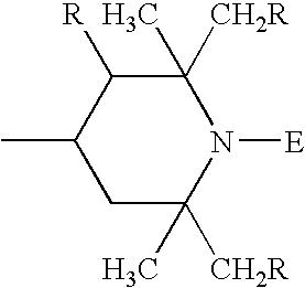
CC1CC([CH2R])(C)N([E])C(C)([CH2R])C1[R]
